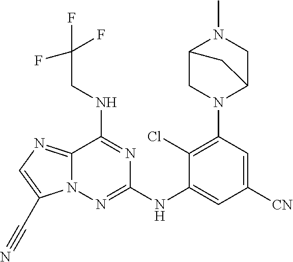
C12=NC=C(C#N)N1N=C(NC1=CC([CN])=CC(N3C4CN(C)C(C3)C4)=C1Cl)N=C2NCC(F)(F)F
